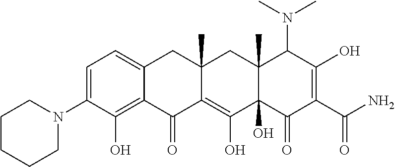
C1=C(N2CCCCC2)C(O)=C2C(=C1)CC1(C)C(=C(O)C3(O)C(C)(C1)C(N(C)C)C(O)=C(C(N)=O)C3=O)C2=O
